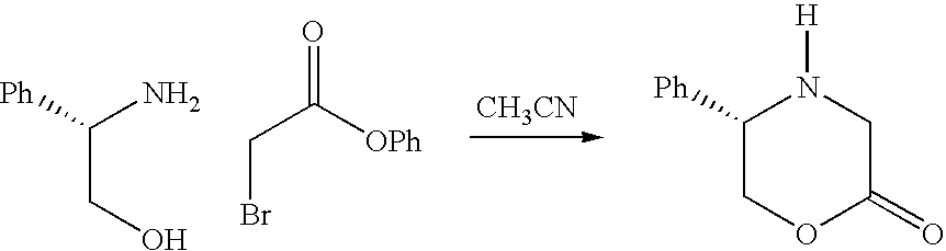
C(CO)([Ph])N.C(Br)C(=O)[OPh].[CH3CN].C1([Ph])COC(=O)CN1[H]
